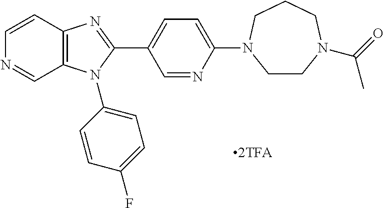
C1=NC(N2CCN(C(C)=O)CCC2)=CC=C1C1=NC2=C(N1C1=CC=C(F)C=C1)C=NC=C2
